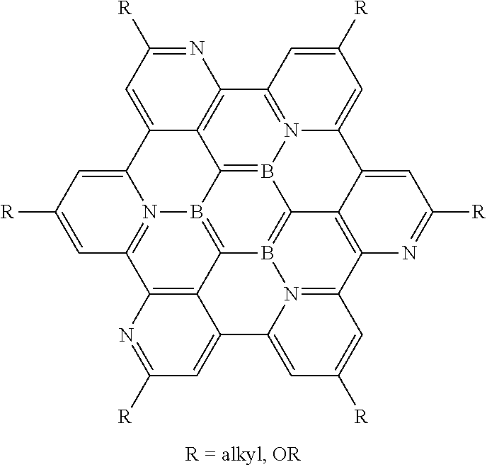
C12=B3N4=C5C6=C1C(=CC([R])=N6)C1=CC([R])=CC6=N1B2=C1B2=C3C3=C(C7=N2C(=CC([R])=C7)C2=CC([R])=NC6=C12)N=C([R])C=C3C4=CC([R])=C5
